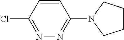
C1=CC(Cl)=NN=C1N1CCCC1
